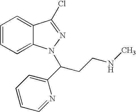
C1=CC=C2C(=C1)C(Cl)=NN2C(CCNC)C1=CC=CC=N1
